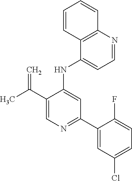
C1(NC2=CC(C3=CC(Cl)=CC=C3F)=NC=C2C(C)=C)=CC=NC2=C1C=CC=C2
